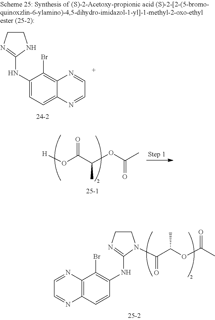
[H]OC(C(OC(=O)C)C)=O.C1(NC2=NCCN2)=CC=C2C(=C1Br)N=CC=N2.C1CN=C(NC2=C(Br)C3=C(C=C2)N=CC=N3)N1C(=O)C(C)OC(=O)C
